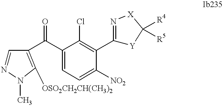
C1=NN(C)C([OSO2CH2CH(CH3)2])=C1C(C1=CC=C([NO2])C(C2=N[X]C([R4])([R5])[Y]2)=C1Cl)=O
